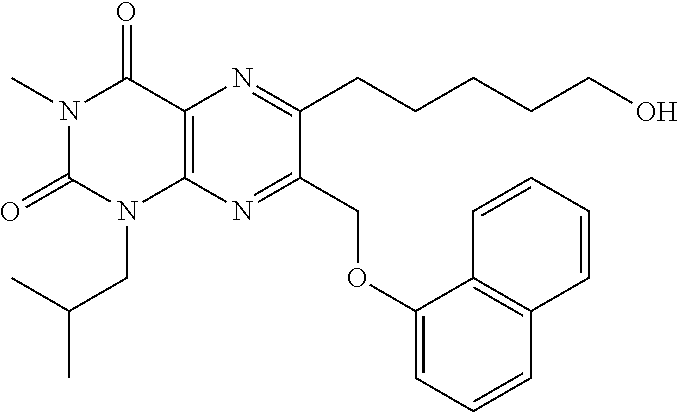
C12=C(N=C(COC3=CC=CC4=C3C=CC=C4)C(CCCCCO)=N1)N(CC(C)C)C(=O)N(C)C2=O
